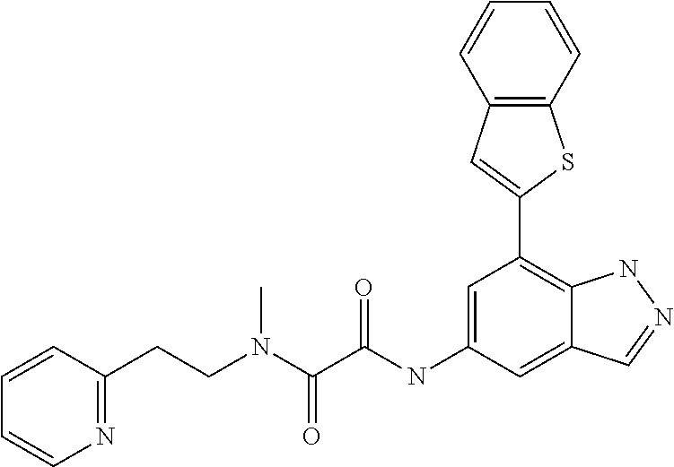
C(N(C(=O)C(=O)NC1=CC(C2=CC3=C(S2)C=CC=C3)=C2C(=C1)C=NN2)C)CC1=NC=CC=C1
